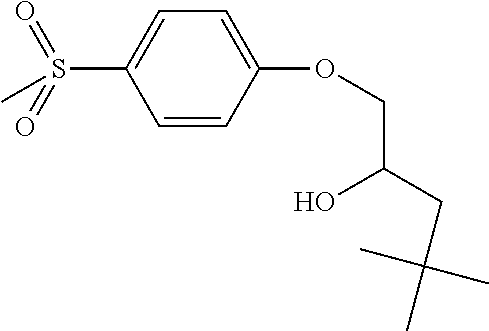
C1=CC(OCC(CC(C)(C)C)O)=CC=C1S(=O)(=O)C
